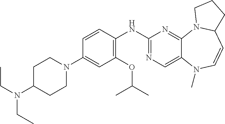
C12=NC(NC3=C(OC(C)C)C=C(N4CCC(N(CC)CC)CC4)C=C3)=NC=C1N(C)C=CC1N2CCC1
